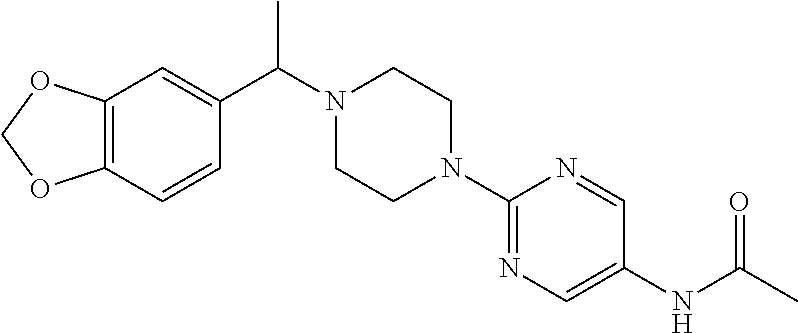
C12=C(C=CC(C(N3CCN(C4=NC=C(NC(=O)C)C=N4)CC3)C)=C1)OCO2
